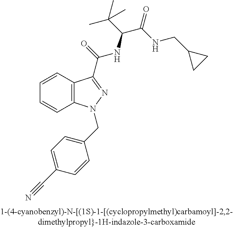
C1=CC2=C(C=C1)N(CC1=CC=C(C#N)C=C1)N=C2C(=O)NC(C(C)(C)C)C(=O)NCC1CC1
